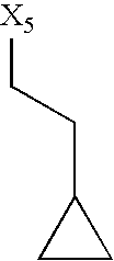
[X5]CCC1CC1
